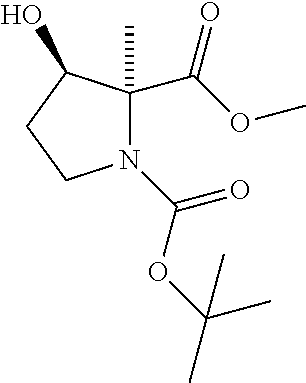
N1(C(=O)OC(C)(C)C)C(C)(C(OC)=O)C(O)CC1
